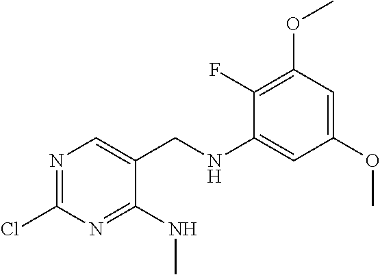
C1(NC)=NC(Cl)=NC=C1CNC1=CC(OC)=CC(OC)=C1F
